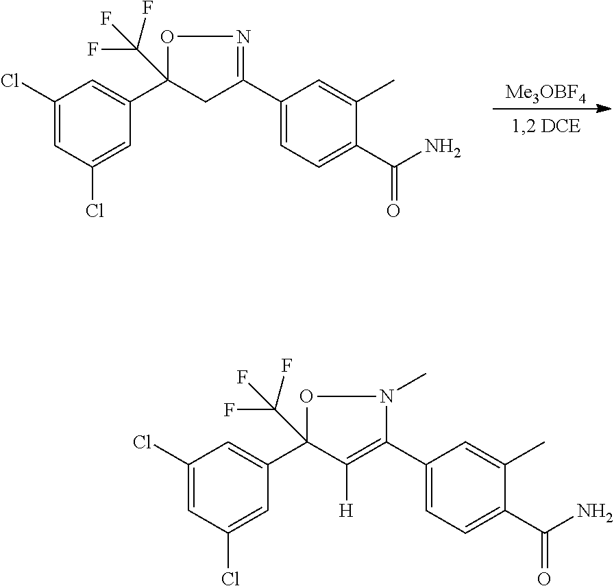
[Me3OBF4].C1(Cl)=CC(Cl)=CC(C2(C(F)(F)F)CC(C3=CC=C(C(N)=O)C(C)=C3)=NO2)=C1.C1(Cl)=CC(Cl)=CC(C2(C(F)(F)F)C([H])=C(C3=CC=C(C(N)=O)C(C)=C3)N(C)O2)=C1
